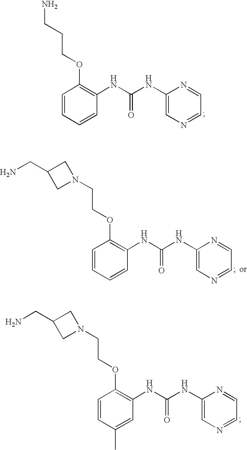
C1=NC(NC(=O)NC2=C(OCCCN)C=CC=C2)=CN=C1.C1=NC(NC(=O)NC2=C(OCCN3CC(CN)C3)C=CC=C2)=CN=C1.C1=NC(NC(=O)NC2=C(OCCN3CC(CN)C3)C=CC(C)=C2)=CN=C1
